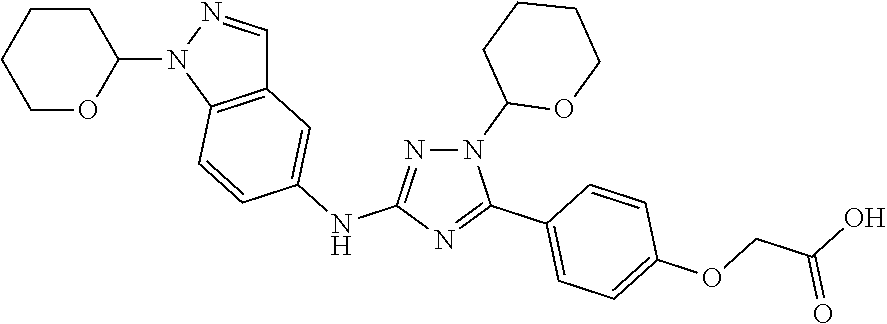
N1(C2OCCCC2)N=C(NC2=CC3=C(C=C2)N(C2CCCCO2)N=C3)N=C1C1=CC=C(OCC(O)=O)C=C1
